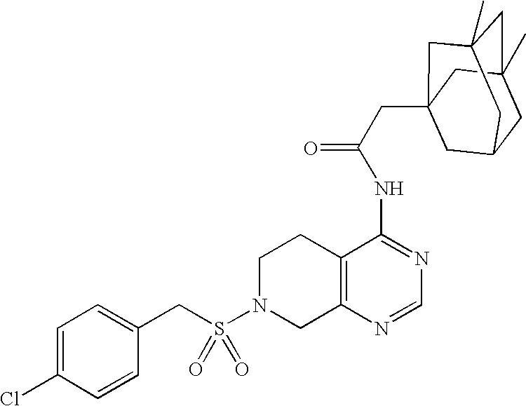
C1N(S(CC2=CC=C(Cl)C=C2)(=O)=O)CC2=C(C1)C(NC(=O)CC13CC4CC(C)(CC(C)(C1)C4)C3)=NC=N2
